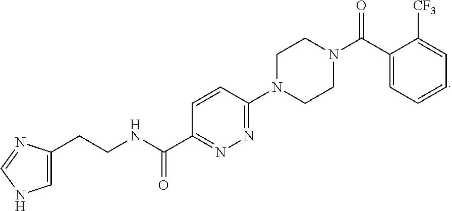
C1=C(CCNC(C2=NN=C(N3CCN(C(=O)C4=CC=CC=C4[CF3])CC3)C=C2)=O)N=CN1
